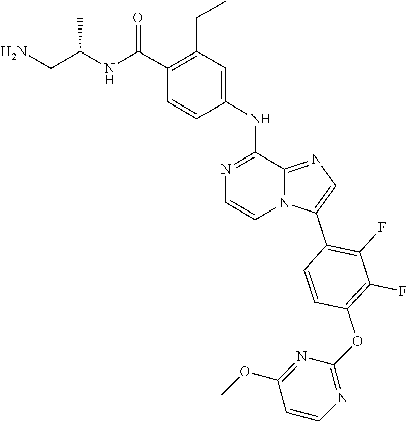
N1=C(NC2=CC(CC)=C(C(=O)NC(CN)C)C=C2)C2=NC=C(C3=C(F)C(F)=C(OC4=NC=CC(OC)=N4)C=C3)N2C=C1
